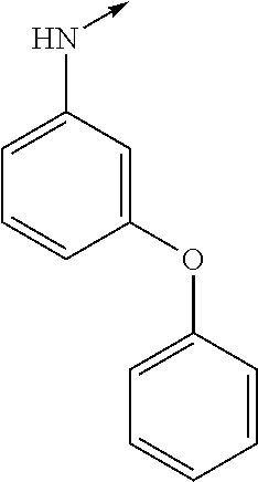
C1=C(N->C)C=C(OC2=CC=CC=C2)C=C1
